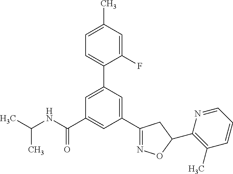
CC(NC(C1=CC(C2=NOC(C3=C(C)C=CC=N3)C2)=CC(C2=CC=C(C)C=C2F)=C1)=O)C
